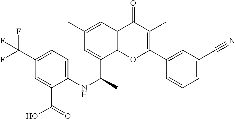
C1(C#N)=CC=CC(C2=C(C)C(=O)C3=C(C(C(NC4=CC=C(C(F)(F)F)C=C4C(O)=O)C)=CC(C)=C3)O2)=C1
